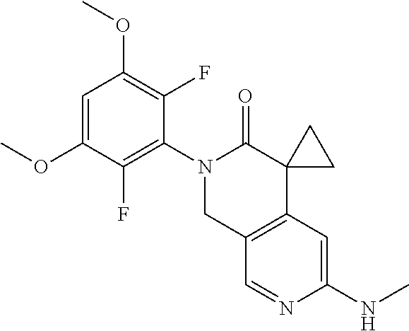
C12=C(C=C(NC)N=C1)C1(C(=O)N(C3=C(F)C(OC)=CC(OC)=C3F)C2)CC1
